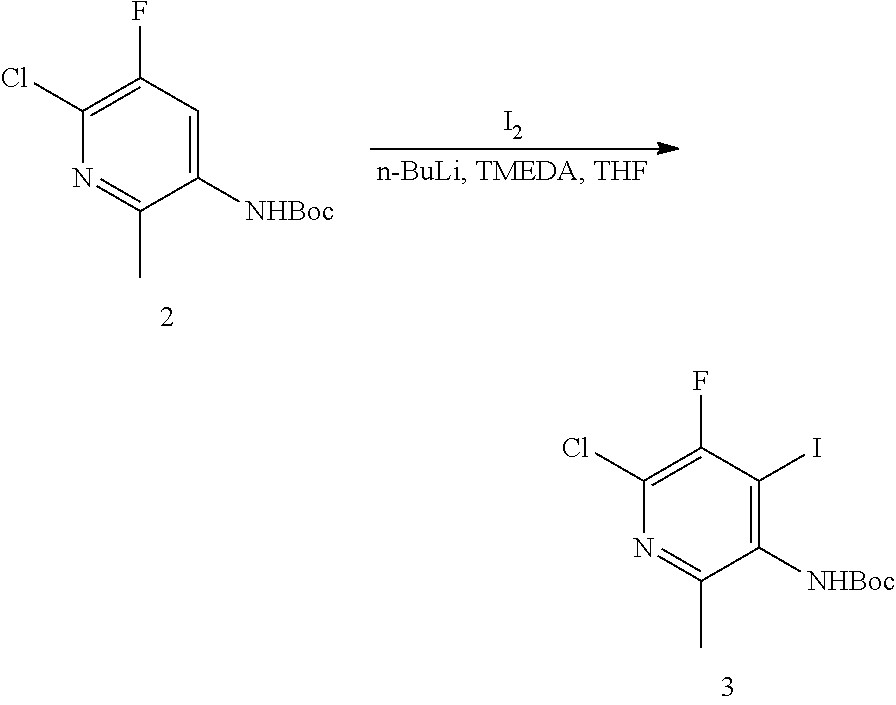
C1([NHBoc])=C(I)C(F)=C(Cl)N=C1C.[I2].C1([NHBoc])=CC(F)=C(Cl)N=C1C
